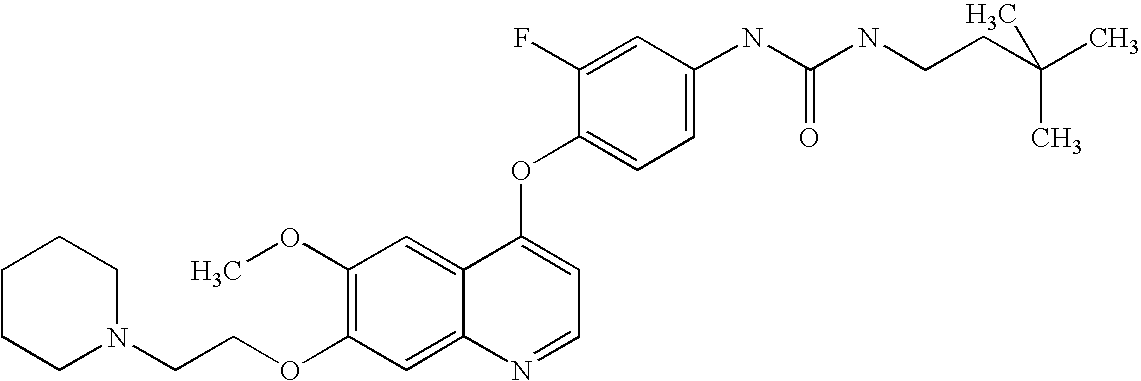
C1=C(F)C(OC2=CC=NC3=CC(OCCN4CCCCC4)=C(OC)C=C23)=CC=C1NC(NCCC(C)(C)C)=O
